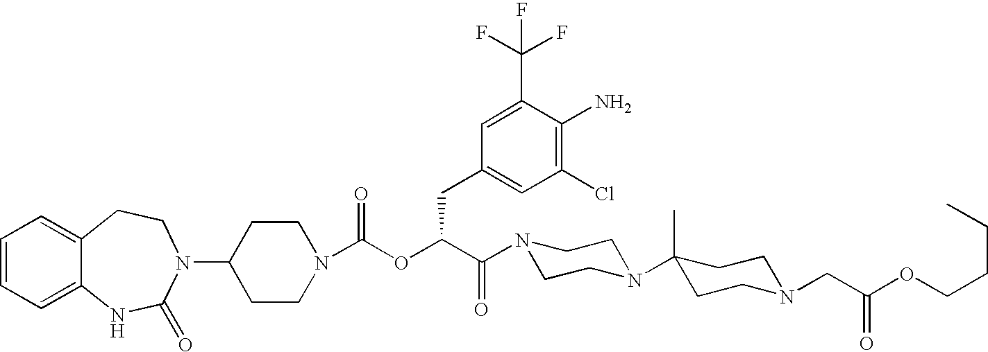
C1(N2C(=O)NC3=CC=CC=C3CC2)CCN(C(OC(C(=O)N2CCN(C3(C)CCN(CC(OCCCC)=O)CC3)CC2)CC2=CC(Cl)=C(N)C(C(F)(F)F)=C2)=O)CC1
